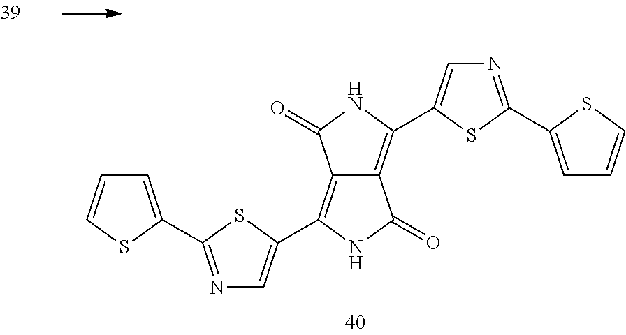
C1=CSC(C2=NC=C(C3=C4C(=C(C5=CN=C(C6=CC=CS6)S5)NC4=O)C(=O)N3)S2)=C1
